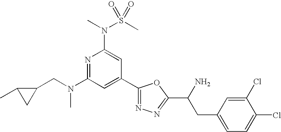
N1=C(N(CC2C(C)C2)C)C=C(C2=NN=C(C(N)CC3=CC=C(Cl)C(Cl)=C3)O2)C=C1N(S(C)(=O)=O)C
